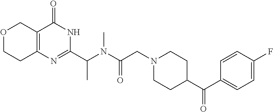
C1(C(C2CCN(CC(=O)N(C)C(C3=NC4=C(C(=O)N3)COCC4)C)CC2)=O)=CC=C(F)C=C1
